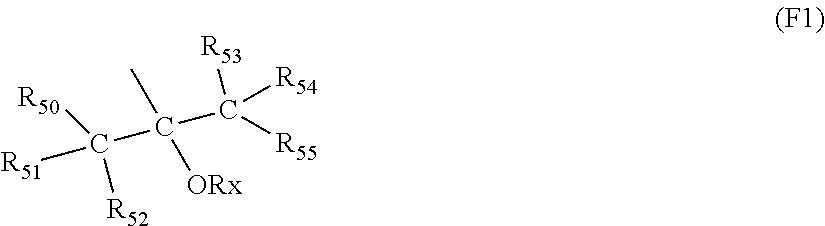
C(C(C([R54])([R53])[R55])(C)[ORx])([R51])([R52])[R50]
